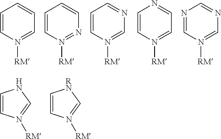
C1=CN([RM])=CC=C1.C1=CN([RM])=NC=C1.C1=CN([RM])=CN=C1.C1=CN([RM])=CC=N1.N1=CN([RM])=CN=C1.C1=CN([RM])=CN1.C1=CN([RM])=C[RN]1
